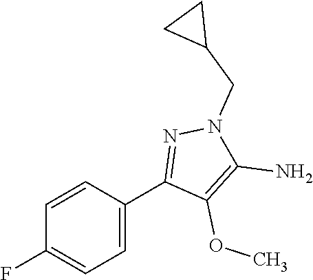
C1=CC(C2=NN(CC3CC3)C(N)=C2OC)=CC=C1F
